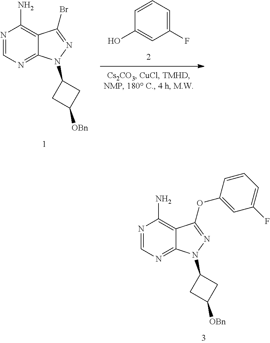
C1(O)=CC(F)=CC=C1.N1(C2CC([OBn])C2)N=C(Br)C2=C(N)N=CN=C12.N1(C2CC([OBn])C2)N=C(OC2=CC(F)=CC=C2)C2=C(N)N=CN=C12
